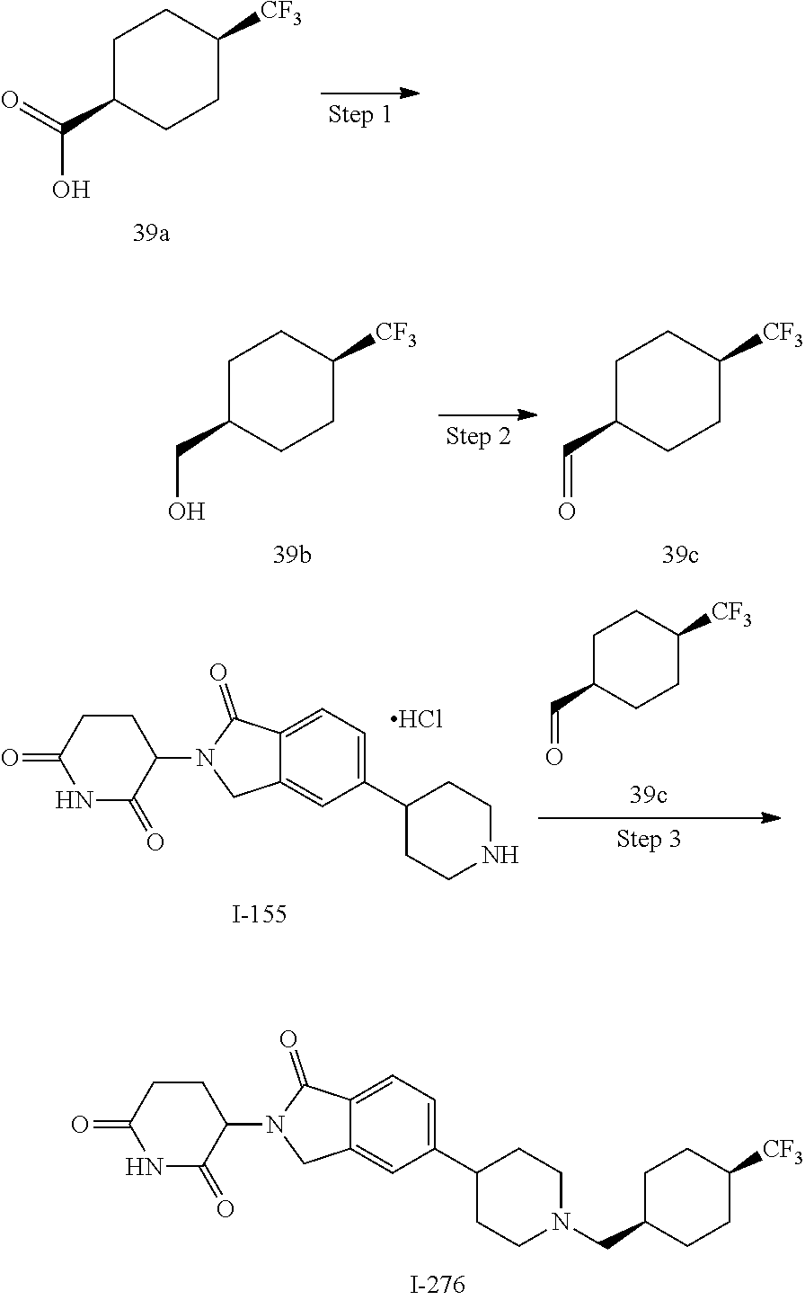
C1CC(=O)NC(=O)C1N1CC2=CC(C3CCN(CC4CCC([CF3])CC4)CC3)=CC=C2C1=O.C1C(C(=O)O)CCC([CF3])C1.C1C(CO)CCC([CF3])C1.C1C(C=O)CCC([CF3])C1.C1C(C=O)CCC([CF3])C1.C1CC(=O)NC(=O)C1N1CC2=CC(C3CCNCC3)=CC=C2C1=O.Cl
